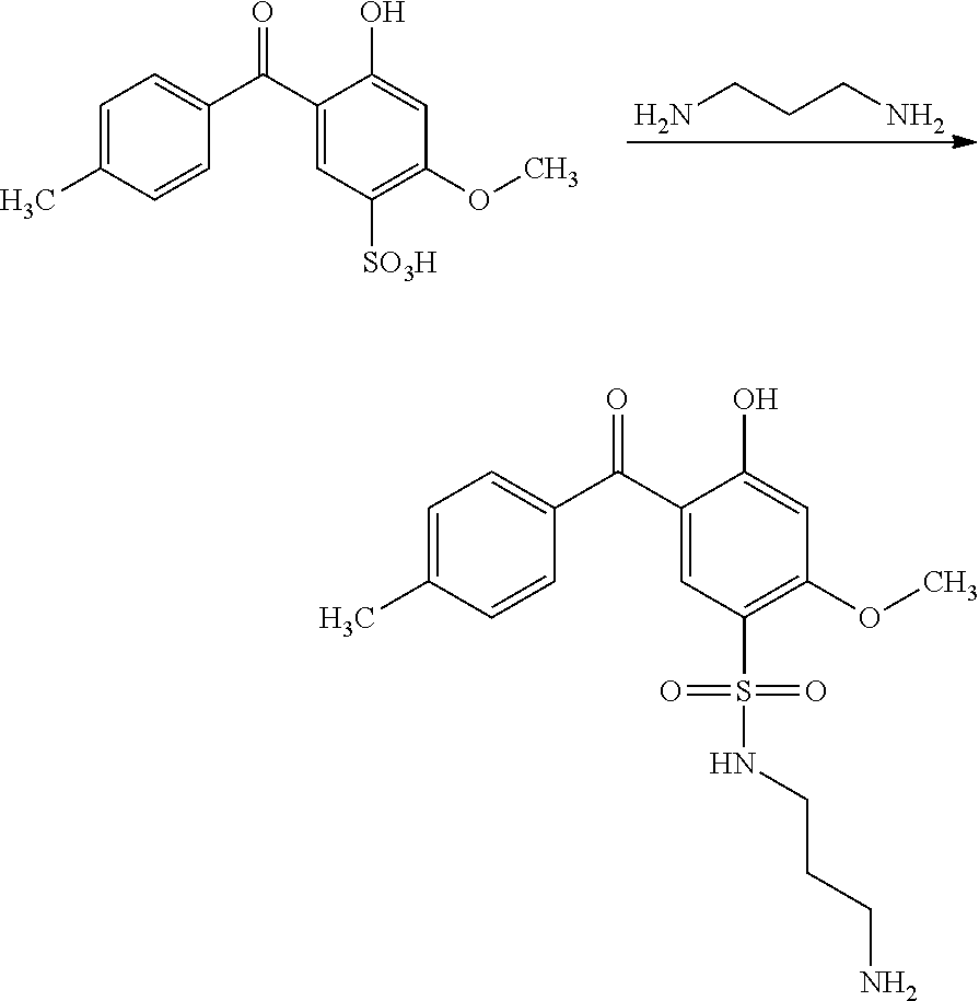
C1=C(C)C=CC(C(C2=CC([SO3H])=C(OC)C=C2O)=O)=C1.NCCCN.C1=C(C)C=CC(C(C2=CC(S(=O)(=O)NCCCN)=C(OC)C=C2O)=O)=C1
